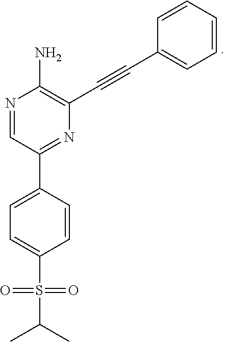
N1=CC(C2=CC=C(S(=O)(=O)C(C)C)C=C2)=NC(C#CC2=CC=CC=C2)=C1N
